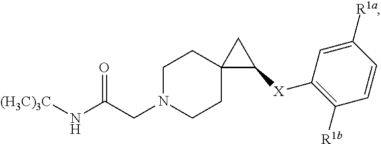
C1N(CC(N[(H3C)3C])=O)CCC2(C1)C([X]C1=C([R1b])C=CC([R1a])=C1)C2
